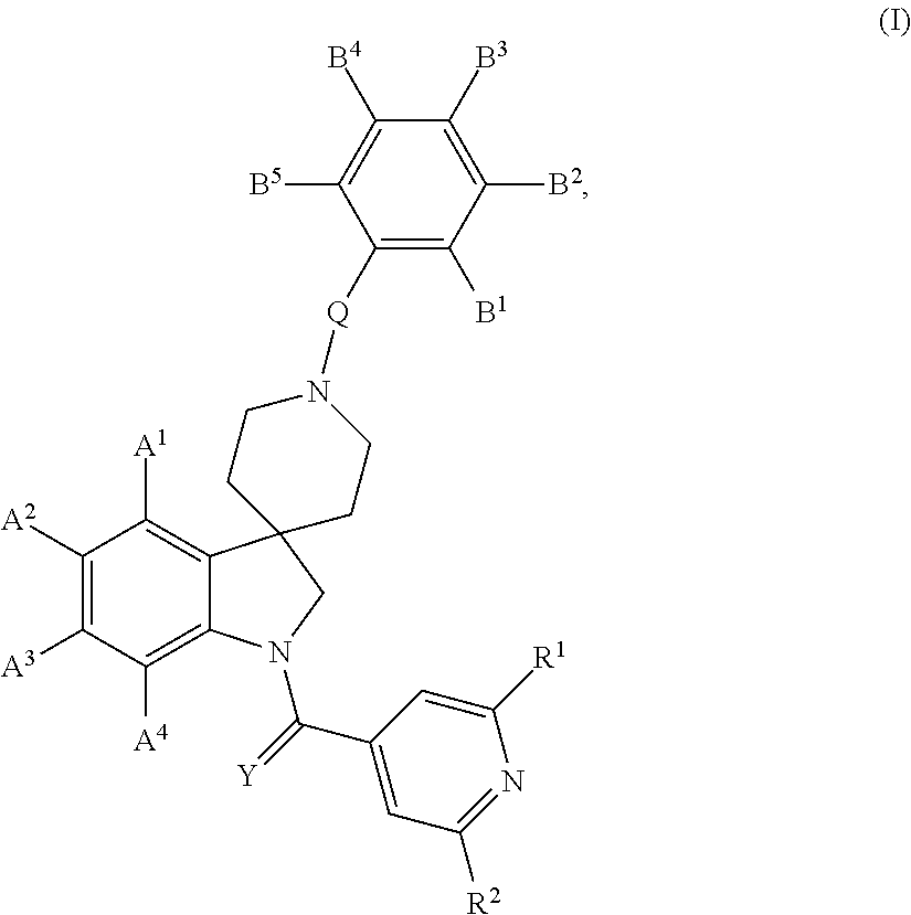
C1([Q]N2CCC3(CC2)C2=C([A1])C([A2])=C([A3])C([A4])=C2N(C(=[Y])C2=CC([R2])=NC([R1])=C2)C3)=C([B1])C([B2])=C([B3])C([B4])=C1[B5]
